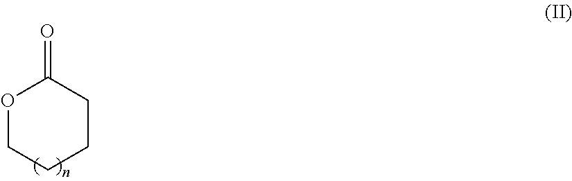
O1CCCCC1=O
